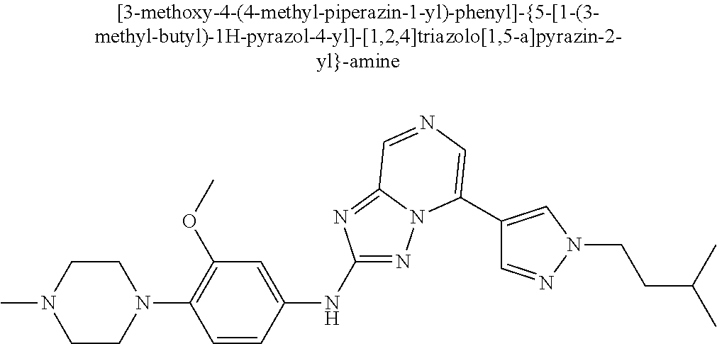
C1CN(C2=C(OC)C=C(NC3=NN4C(=N3)C=NC=C4C3=CN(CCC(C)C)N=C3)C=C2)CCN1C
